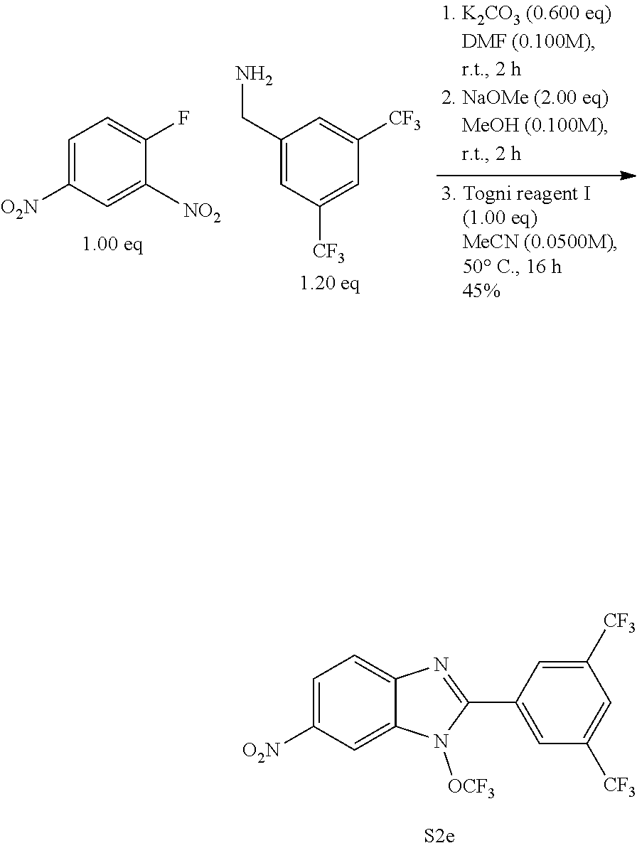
C1=C([O2N])C=C2C(=C1)N=C(C1=CC([CF3])=CC([CF3])=C1)N2[OCF3].C1=C([O2N])C=C([NO2])C(F)=C1.C1(CN)=CC([CF3])=CC([CF3])=C1
